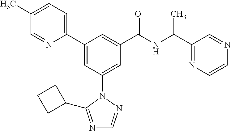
C1(C2=CC(N3N=CN=C3C3CCC3)=CC(C(NC(C3=NC=CN=C3)C)=O)=C2)=CC=C(C)C=N1
